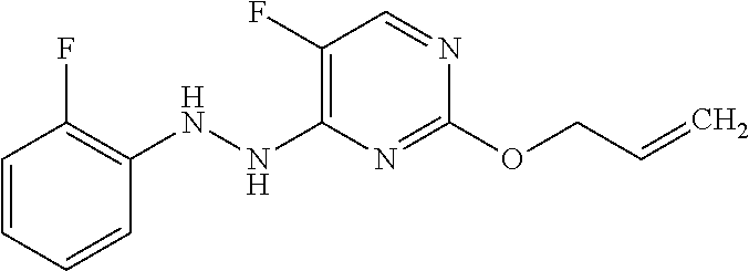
C1(F)=C(NNC2=C(F)C=CC=C2)N=C(OCC=C)N=C1
